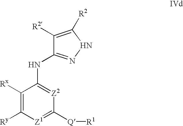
C1([Rx])=C([Ry])[Z1]=C([Q][R1])[Z2]=C1NC1=NNC([R2])=C1[R2]
